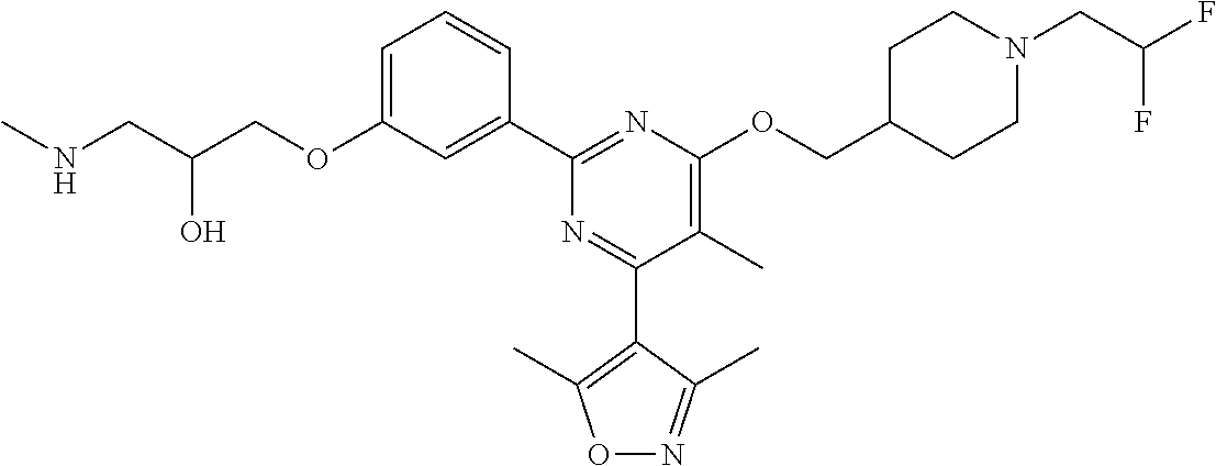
C1=C(OCC(CNC)O)C=C(C2=NC(OCC3CCN(CC(F)F)CC3)=C(C)C(C3=C(C)ON=C3C)=N2)C=C1
